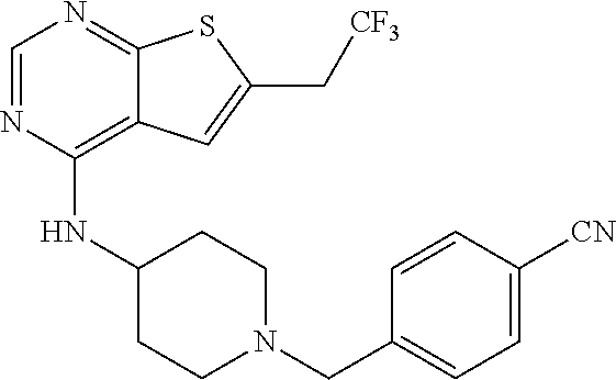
C1=NC(NC2CCN(CC3=CC=C([CN])C=C3)CC2)=C2C(=N1)SC(C[CF3])=C2
